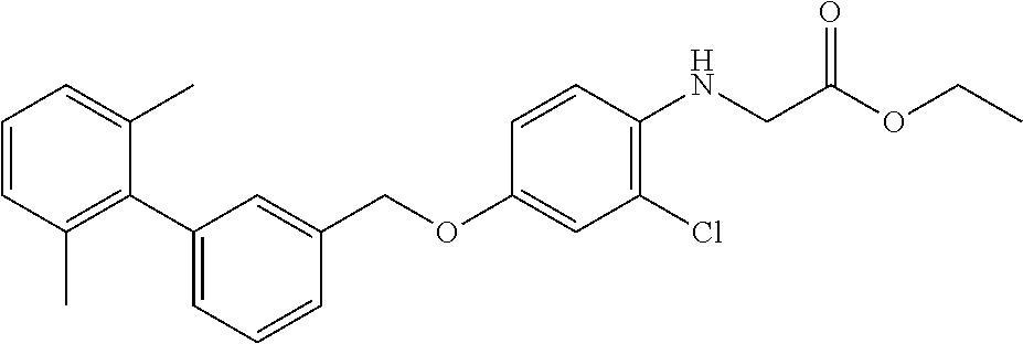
C1=CC(C)=C(C2=CC=CC(COC3=CC(Cl)=C(NCC(OCC)=O)C=C3)=C2)C(C)=C1
